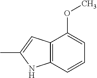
C12=C(C=CC=C1OC)NC(C)=C2
